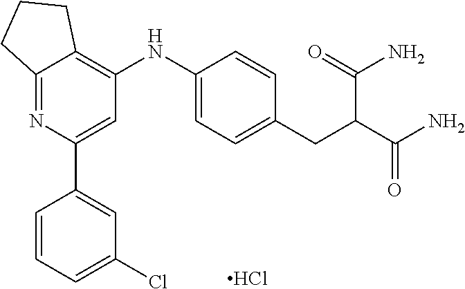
C1=C(C2=CC(NC3=CC=C(CC(C(N)=O)C(N)=O)C=C3)=C3C(=N2)CCC3)C=CC=C1Cl.Cl
